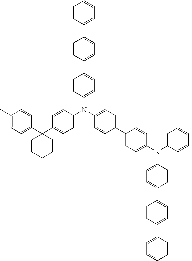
C1=CC(C2=CC=C(C3=CC=C(N(C4=CC=C(C5=CC=C(N(C6=CC=CC=C6)C6=CC=C(C7=CC=C(C8=CC=CC=C8)C=C7)C=C6)C=C5)C=C4)C4=CC=C(C5(C6=CC=C(C)C=C6)CCCCC5)C=C4)C=C3)C=C2)=CC=C1
